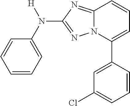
C1=CC=C(N(C2=NN3C(=N2)C=CC=C3C2=CC(Cl)=CC=C2)[H])C=C1
